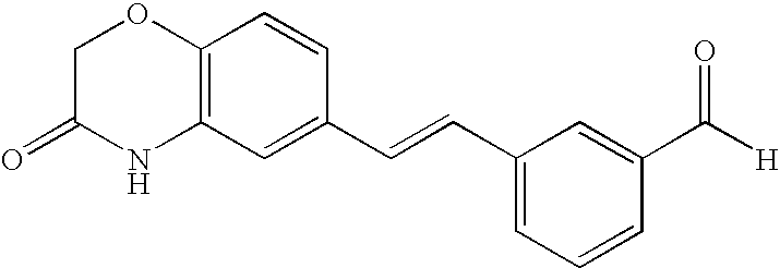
C12=C(C=C(C=CC3=CC=CC(C([H])=O)=C3)C=C1)NC(=O)CO2
